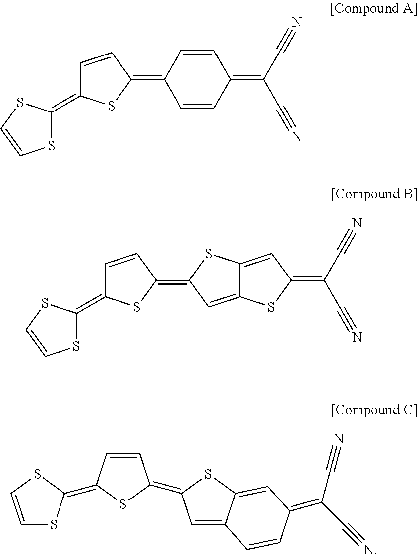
S1C(=C2C=CC(=C3C=CC(=C(C#N)C#N)C=C3)S2)SC=C1.C1=CSC(=C2C=CC(=C3C=C4C(=CC(=C(C#N)C#N)C=C4)S3)S2)S1.S1C(=C2C=CC(=C3C=C4C(=CC(=C(C#N)C#N)S4)S3)S2)SC=C1
